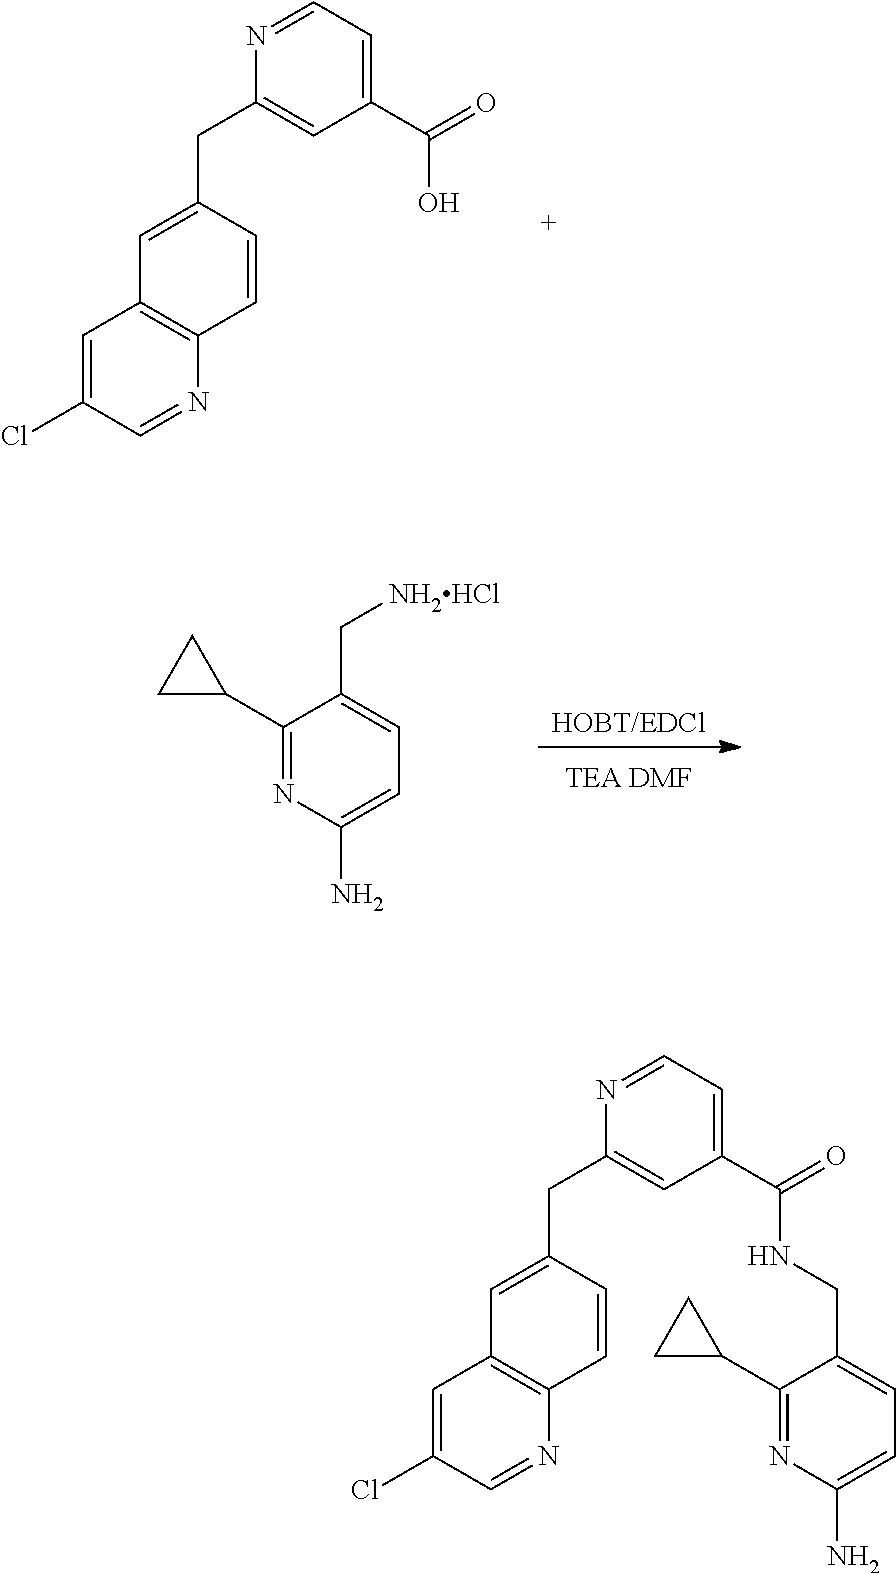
[HOBT/EDCl].C1(C2CC2)=NC(N)=CC=C1C[NH2HCl].C1(Cl)=CC2=C(N=C1)C=CC(CC1=CC(C(=O)O)=CC=N1)=C2.C1(C2CC2)=NC(N)=CC=C1CNC(C1=CC=NC(CC2=CC3=C(N=CC(Cl)=C3)C=C2)=C1)=O
